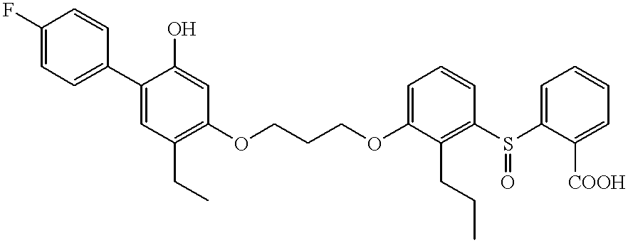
FC1=CC=C(C2=CC(CC)=C(OCCCOC3=CC=CC(S(C4=CC=CC=C4[COOH])=O)=C3CCC)C=C2O)C=C1
